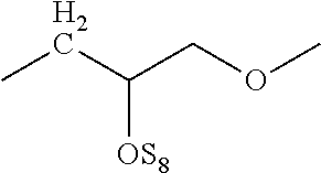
CCC(COC)[OS8]
